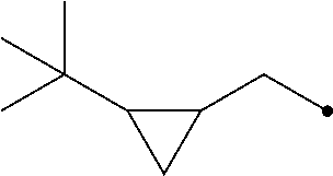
C1(CC)C(C(C)(C)C)C1
